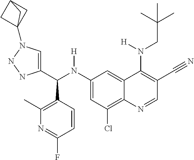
C1(N(C(C2=CN(C34CC(C3)C4)NN2)C2=C(C)N=C(F)C=C2)[H])=CC(Cl)=C2C(=C1)C(N(CC(C)(C)C)[H])=C(C#N)C=N2
